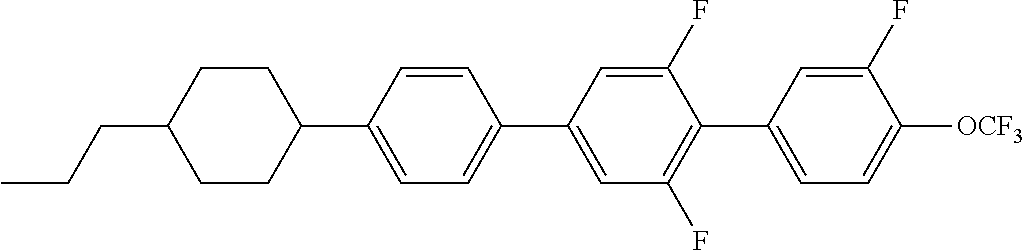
C1(C2=CC(F)=C(C3=CC=C([OCF3])C(F)=C3)C(F)=C2)=CC=C(C2CCC(CCC)CC2)C=C1
